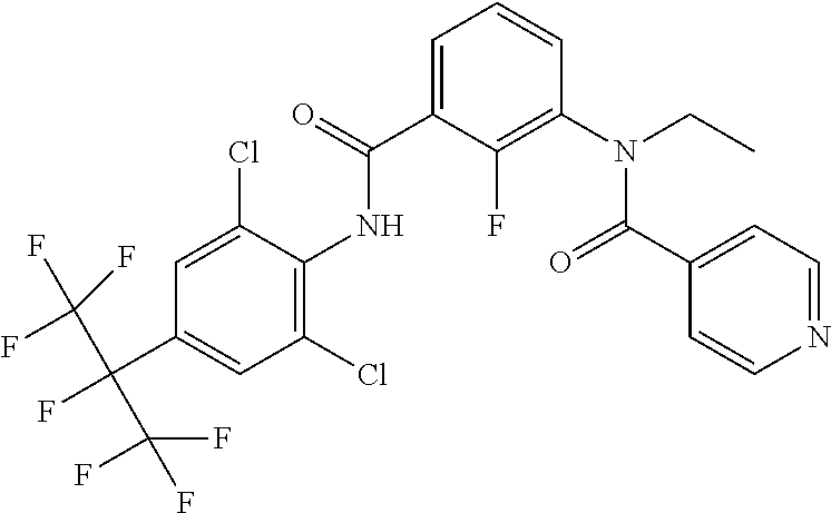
C1=C(C(NC2=C(Cl)C=C(C(F)(C(F)(F)F)C(F)(F)F)C=C2Cl)=O)C(F)=C(N(C(C2=CC=NC=C2)=O)CC)C=C1
